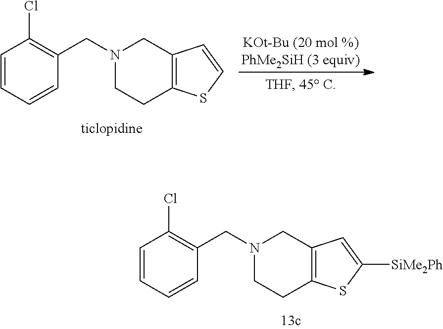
C1=CC=CC(CN2CCC3=C(C2)C=C([SiMe2Ph])S3)=C1Cl.C1=CC=CC(CN2CCC3=C(C2)C=CS3)=C1Cl
